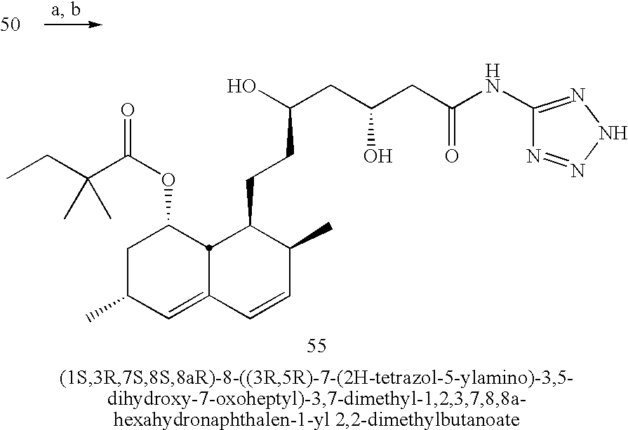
C1C(C)C=C2C=CC(C)C(CCC(CC(CC(NC3=NNN=N3)=O)O)O)C2C1OC(=O)C(CC)(C)C
